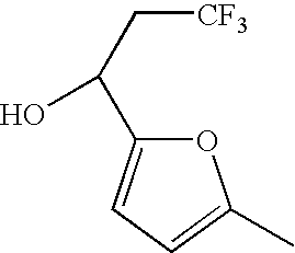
C([CF3])C(O)C1=CC=C(C)O1
